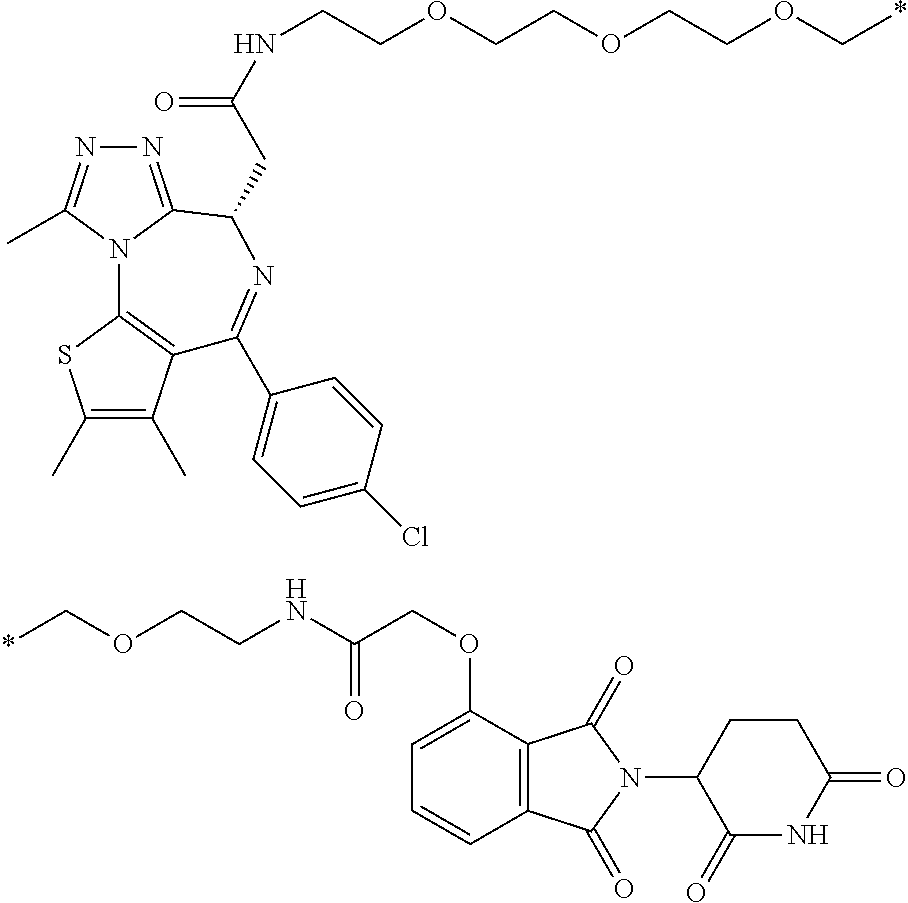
N(C(=O)COC1=CC=CC2=C1C(=O)N(C1C(=O)NC(=O)CC1)C2=O)CCOC*.C1(C)=C(C)C2=C(S1)N1C(=NN=C1C)C(CC(=O)NCCOCCOCCOC*)N=C2C1=CC=C(Cl)C=C1
